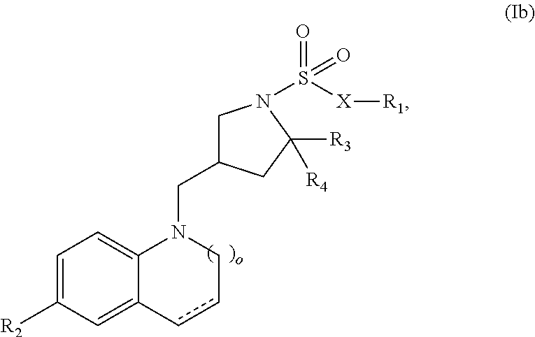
C1=C([R2])C=C2C(=C1)N(CC1CN(S([X][R1])(=O)=O)C([R3])([R4])C1)Ccc2
